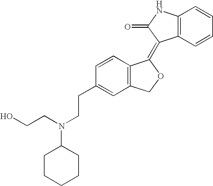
C12=C(C=CC=C1)C(=C1C3=C(CO1)C=C(CCN(CCO)C1CCCCC1)C=C3)C(=O)N2
